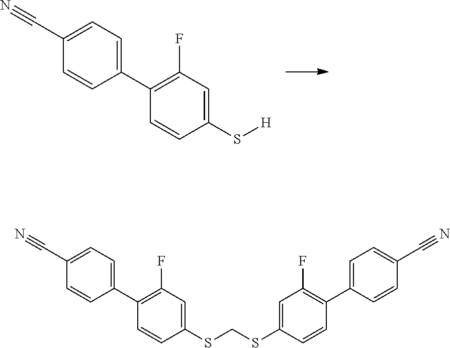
C1(S[H])=CC(F)=C(C2=CC=C(C#N)C=C2)C=C1.C1(SCSC2=CC(F)=C(C3=CC=C(C#N)C=C3)C=C2)=CC(F)=C(C2=CC=C(C#N)C=C2)C=C1
